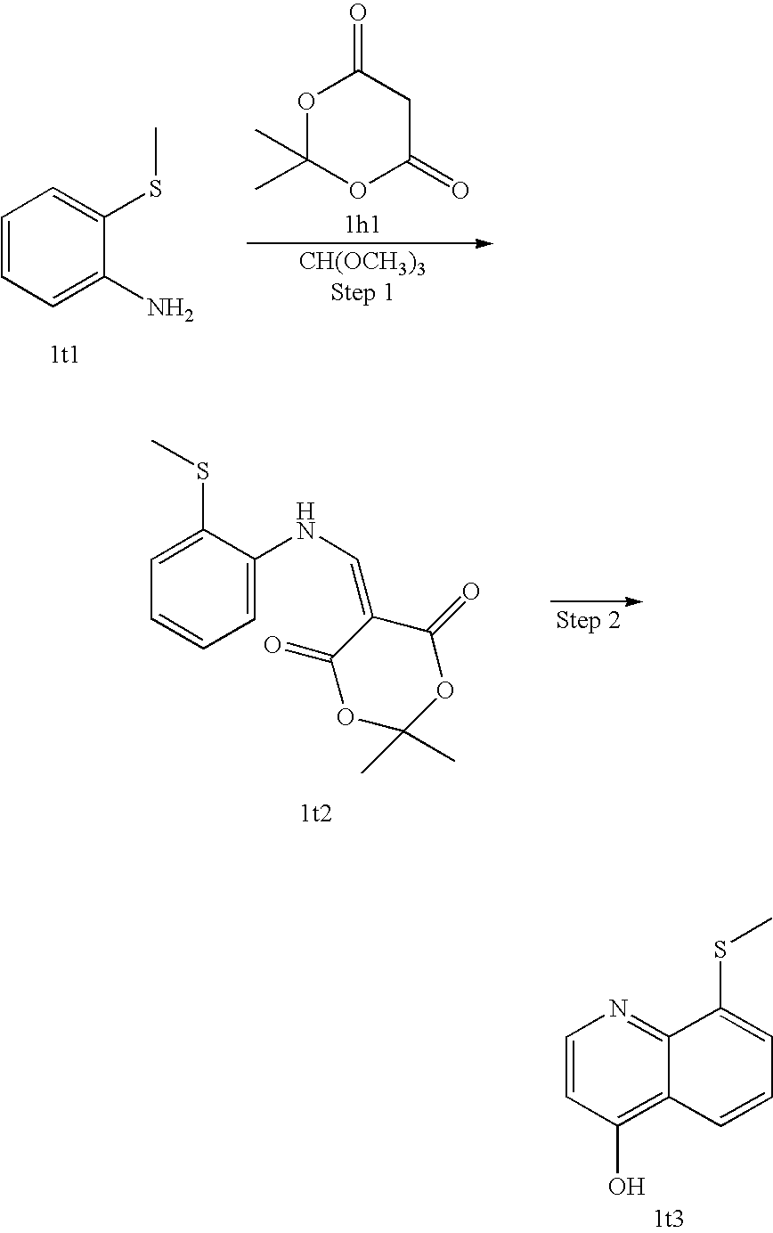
O1C(C)(C)OC(=O)CC1=O.C1(SC)=CC=CC=C1N.C1(NC=C2C(=O)OC(C)(C)OC2=O)=CC=CC=C1SC.C12=C(O)C=CN=C1C(SC)=CC=C2
